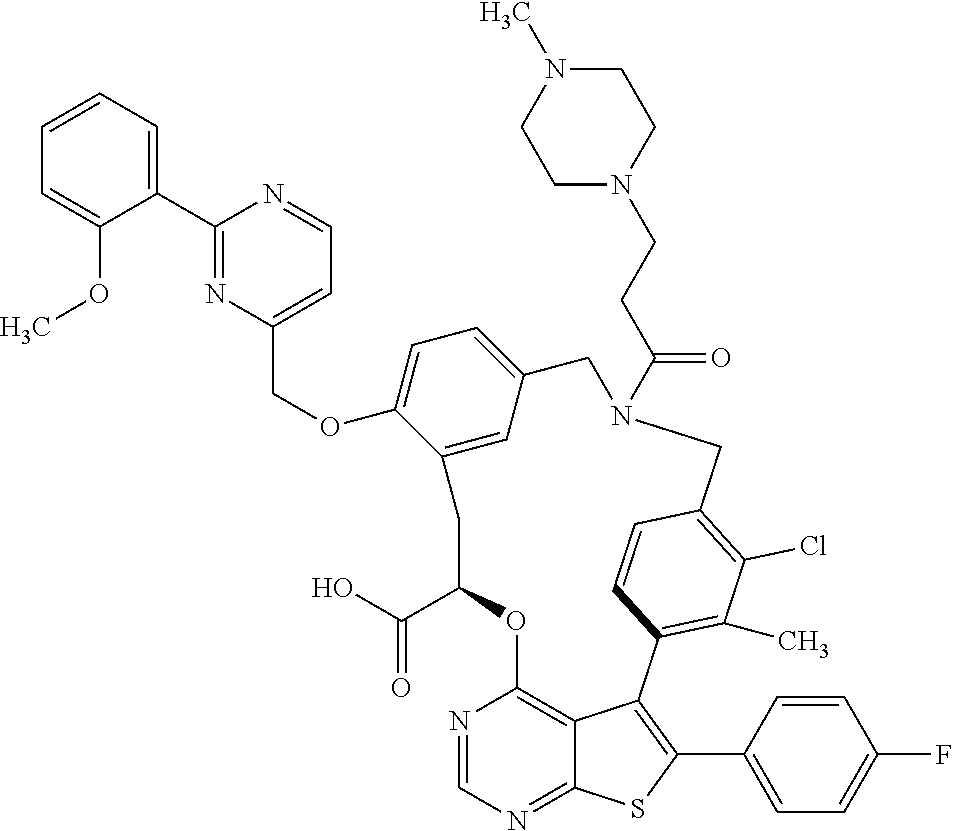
C1=CC=C(C2=NC(COC3=CC=C4C=C3CC(C(=O)O)OC3=C5C(=NC=N3)SC(C3=CC=C(F)C=C3)=C5C3=C(C)C(Cl)=C(C=C3)CN(C(CCN3CCN(C)CC3)=O)C4)=CC=N2)C(OC)=C1
